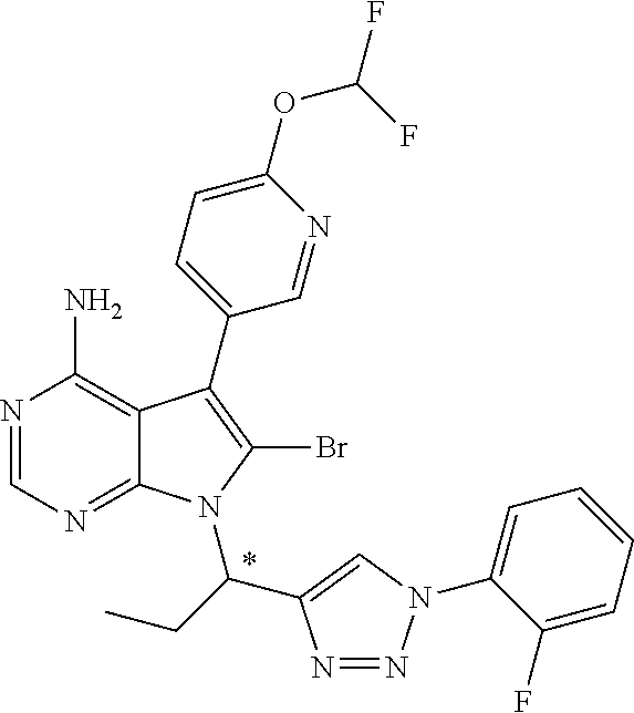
N1=CN=C2C(=C1N)C(C1=CC=C(OC(F)F)N=C1)=C(Br)N2C(C1=CN(C2=CC=CC=C2F)N=N1)CC
